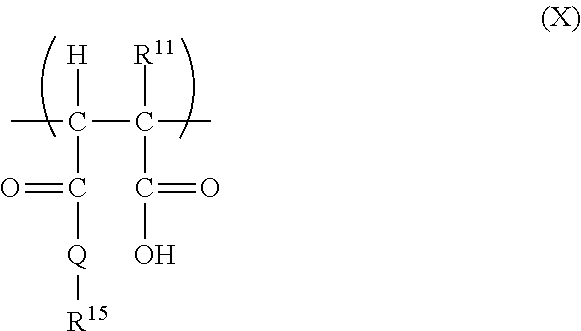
C(C([R11])(C)C(=O)O)([H])(C)C(=O)[Q][R15]
